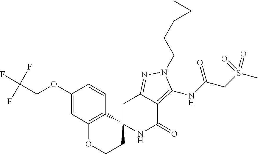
C1(OCC(F)(F)F)=CC2=C(C=C1)C1(CCO2)NC(=O)C2=C(NC(CS(C)(=O)=O)=O)N(CCC3CC3)N=C2C1
